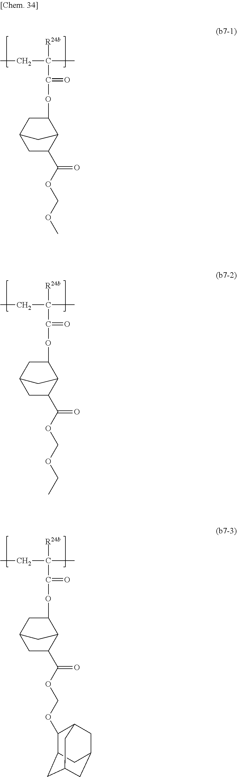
C1C(C(OCOC)=O)C2C(OC(C(CC)(C)[R24b])=O)CC1C2.C1C(C(OCOCC)=O)C2C(OC(C(CC)(C)[R24b])=O)CC1C2.C1C(C(OCOC2C3CC4CC(CC2C4)C3)=O)C2C(OC(C(CC)(C)[R24b])=O)CC1C2
